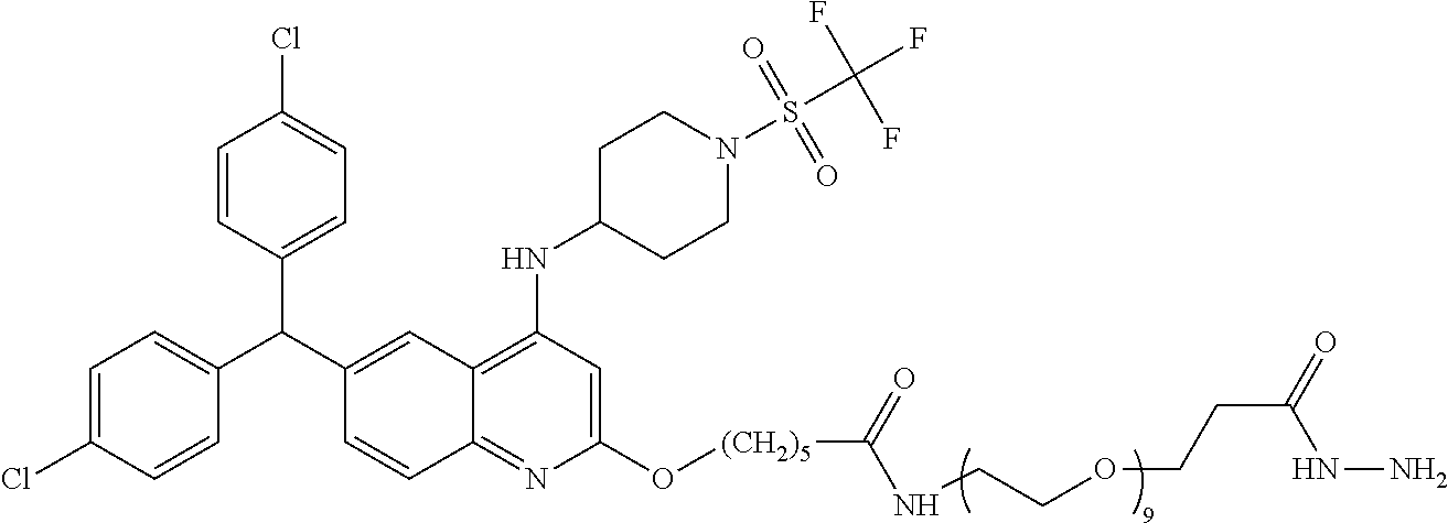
C1=C(Cl)C=CC(C(C2=CC3=C(NC4CCN(S(C(F)(F)F)(=O)=O)CC4)C=C(O[(CH2)5]C(=O)NCCOCCC(=O)NN)N=C3C=C2)C2=CC=C(Cl)C=C2)=C1
